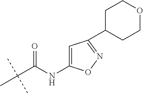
C(C(C)(C)C)(=O)NC1=CC(C2CCOCC2)=NO1
